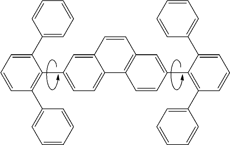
C12=CC(C3=C(C4=CC=CC=C4)C=CC=C3C3=CC=CC=C3)=CC=C1C1=C(C=C2)C=C(C2=C(C3=CC=CC=C3)C=CC=C2C2=CC=CC=C2)C=C1
